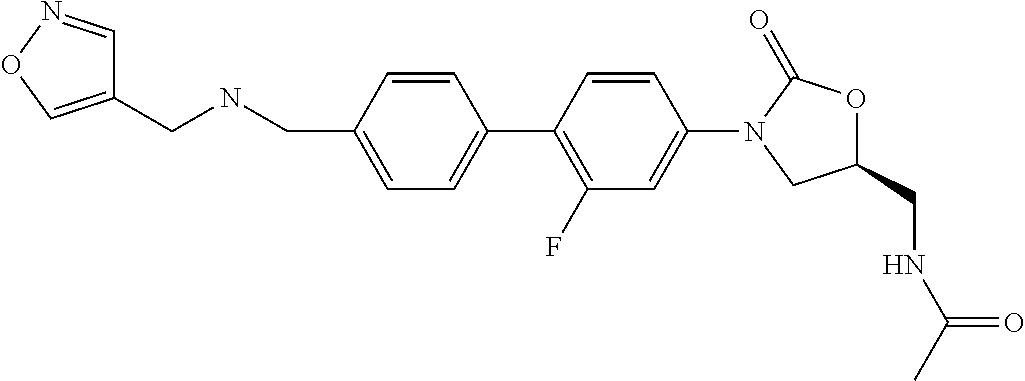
N(CC1=CC=C(C2=C(F)C=C(N3CC(CNC(C)=O)OC3=O)C=C2)C=C1)CC1=CON=C1
